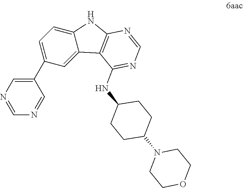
C1=C2C(=CC(C3=CN=CN=C3)=C1)C1=C(N2)N=CN=C1NC1CCC(N2CCOCC2)CC1
